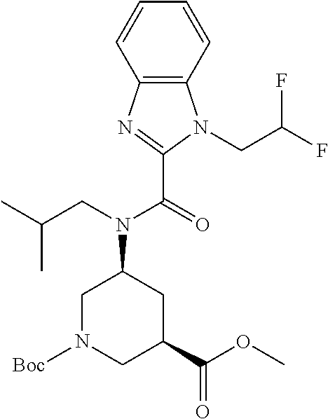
C12=C(C=CC=C1)N(CC(F)F)C(C(=O)N(CC(C)C)C1CN([Boc])CC(C(OC)=O)C1)=N2
